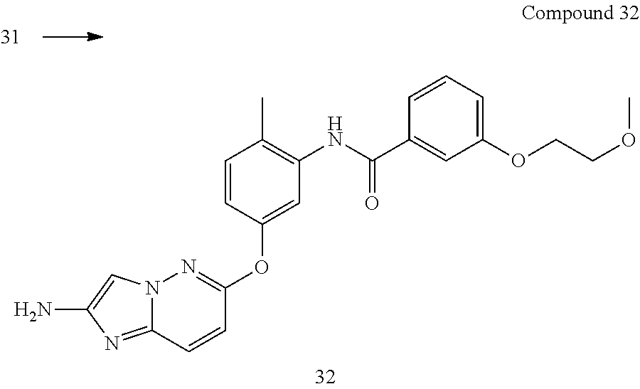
N12C(=NC(N)=C1)C=CC(OC1=CC(NC(C3=CC(OCCOC)=CC=C3)=O)=C(C)C=C1)=N2
